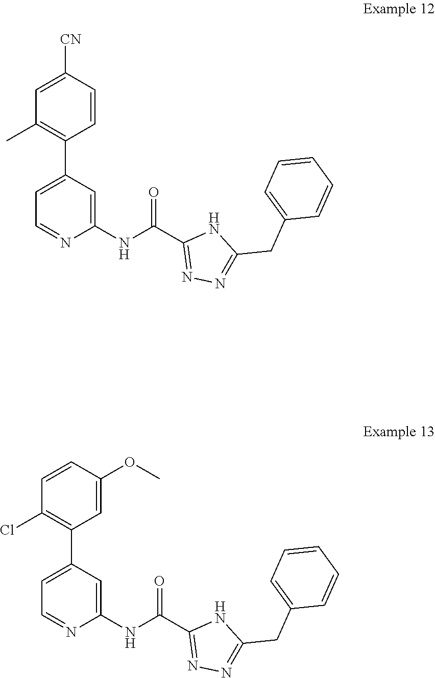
C1=C(C2=C(C)C=C([CN])C=C2)C=C(NC(C2=NN=C(CC3=CC=CC=C3)N2)=O)N=C1.C1=C(C2=C(Cl)C=CC(OC)=C2)C=C(NC(C2=NN=C(CC3=CC=CC=C3)N2)=O)N=C1
